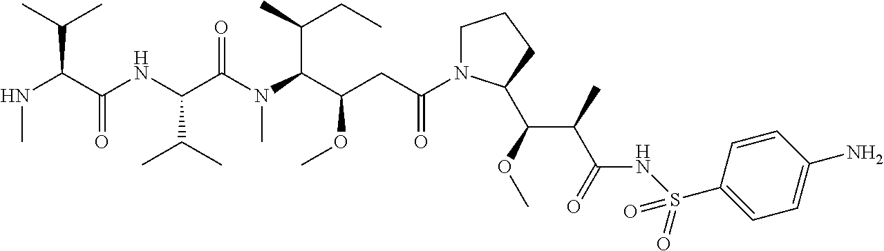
N(C(C(=O)NC(C(=O)N(C)C(C(C)CC)C(OC)CC(=O)N1CCCC1C(C(C(=O)NS(C1=CC=C(N)C=C1)(=O)=O)C)OC)C(C)C)C(C)C)C
